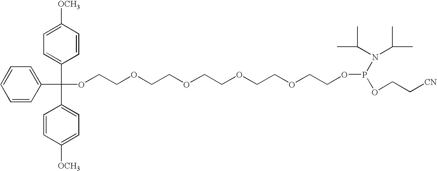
C1=CC(C(OCCOCCOCCOCCOCCOP(N(C(C)C)C(C)C)OCC[CN])(C2=CC=C([OCH3])C=C2)C2=CC=C([OCH3])C=C2)=CC=C1
